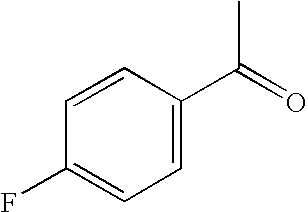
C1=CC(C(=O)C)=CC=C1F
